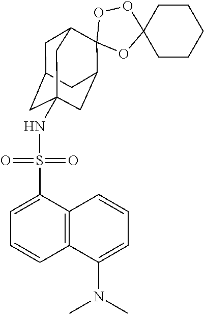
C1C2CC3(NS(=O)(=O)C4=CC=CC5=C4C=CC=C5N(C)C)CC(C4(C1C3)OC1(OO4)CCCCC1)C2
